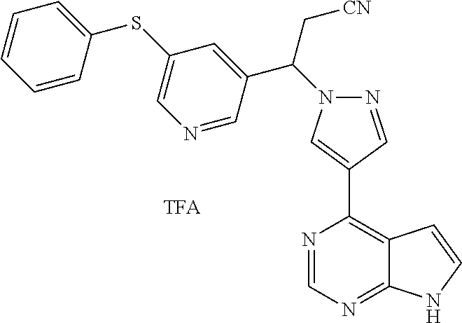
N1=CN=C2C(=C1C1=CN(C(C[CN])C3=CC(SC4=CC=CC=C4)=CN=C3)N=C1)C=CN2
